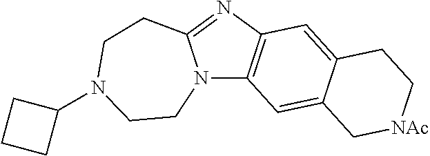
N12C3=C(N=C1CCN(C1CCC1)CC2)C=C1C(=C3)C[NAc]CC1
